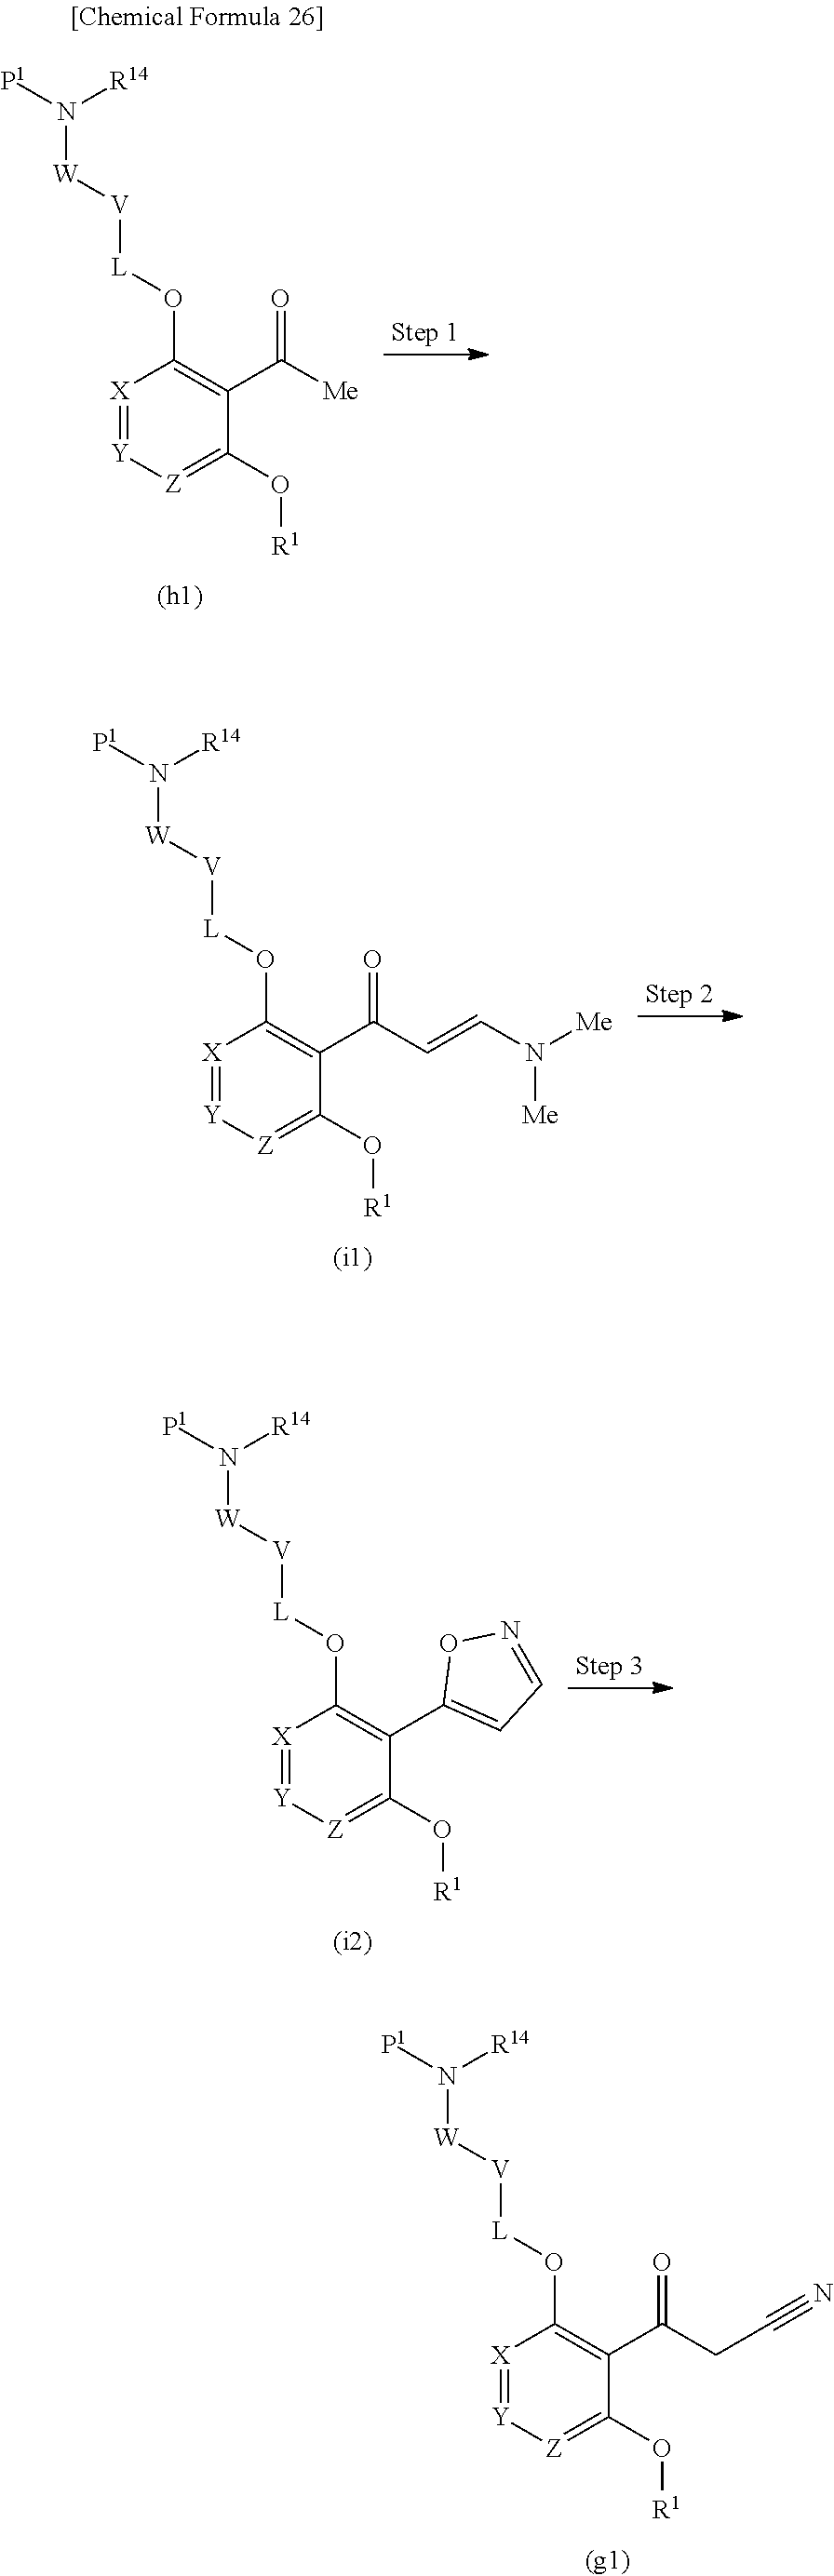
[X]1=[Y][Z]=C(O[R1])C(C(=O)CC#N)=C1O[L][V][W]N([R14])[P1].[X]1=[Y][Z]=C(O[R1])C(C([Me])=O)=C1O[L][V][W]N([R14])[P1].[X]1=[Y][Z]=C(O[R1])C(C(C=CN([Me])[Me])=O)=C1O[L][V][W]N([R14])[P1].[X]1=[Y][Z]=C(O[R1])C(C2=CC=NO2)=C1O[L][V][W]N([R14])[P1]
